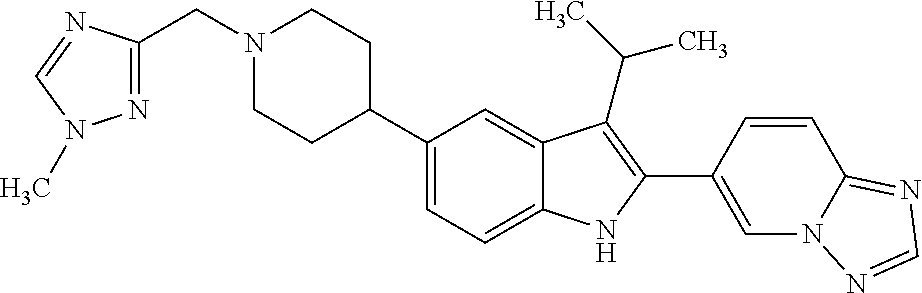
C1(C2CCN(CC3=NN(C)C=N3)CC2)=CC=C2C(=C1)C(C(C)C)=C(C1=CN3C(=NC=N3)C=C1)N2
